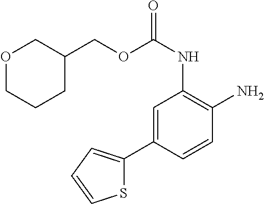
O(C(NC1=C(N)C=CC(C2=CC=CS2)=C1)=O)CC1COCCC1
